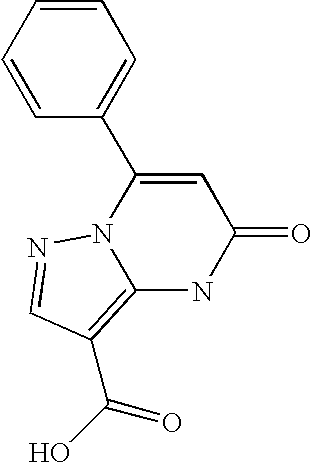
C12=C(C(O)=O)C=NN1C(C1=CC=CC=C1)=CC(=O)N2
